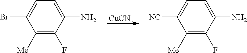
[CuCN].C1([Me])=C(F)C(N)=CC=C1Br.C1([Me])=C(F)C(N)=CC=C1[NC]
